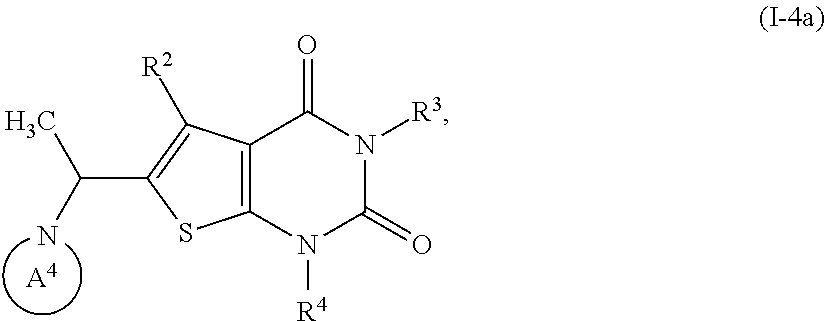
[A4].NC(C1=C([R2])C2=C(S1)N([R4])C(=O)N([R3])C2=O)C
